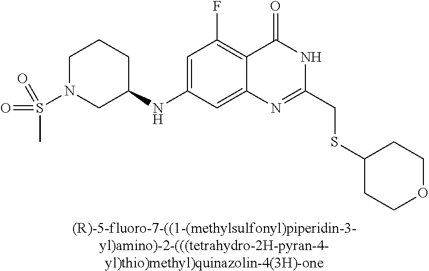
[(R)-5-fluoro-7-((1-(methylsulfonyl)piperidin-3-yl)amino)-2-(((tetrahydro-2H-pyran-4-yl)thio)methyl)quinazolin-4(3H)-one].C1(NC2CCCN(S(C)(=O)=O)C2)=CC(F)=C2C(=C1)N=C(CSC1CCOCC1)NC2=O
